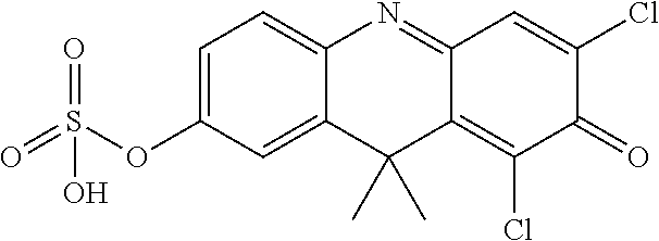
C12=CC=C(OS(=O)(=O)O)C=C1C(C)(C)C1=C(Cl)C(=O)C(Cl)=CC1=N2
